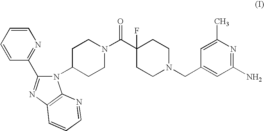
C1C(N2C(C3=NC=CC=C3)=NC3=C2N=CC=C3)CCN(C(C2(F)CCN(CC3=CC(N)=NC(C)=C3)CC2)=O)C1
